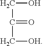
C(O)C(=O)C[OH]
